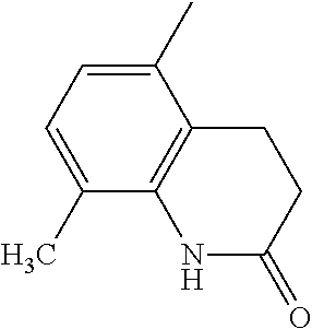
C1(C)=CC=C(C)C2=C1CCC(=O)N2
